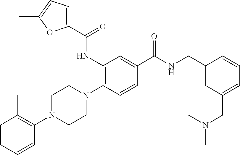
C1=CC=CC(N2CCN(C3=C(NC(C4=CC=C(C)O4)=O)C=C(C(NCC4=CC(CN(C)C)=CC=C4)=O)C=C3)CC2)=C1C
